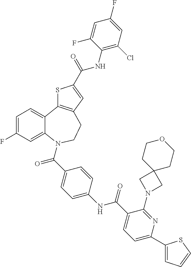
C1=C(F)C=C2C(=C1)C1=C(CCN2C(C2=CC=C(NC(C3=CC=C(C4=CC=CS4)N=C3N3CC4(C3)CCOCC4)=O)C=C2)=O)C=C(C(NC2=C(Cl)C=C(F)C=C2F)=O)S1
